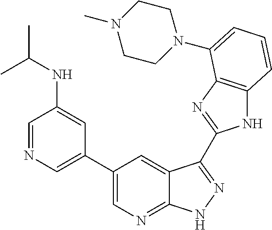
C1(C2=CN=CC(NC(C)C)=C2)=CN=C2C(=C1)C(C1=NC3=C(N1)C=CC=C3N1CCN(C)CC1)=NN2
